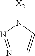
N1=NN([X2])C=C1
